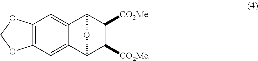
C12=C(C=C3C(=C1)C1C([CO2Me])C([CO2Me])C3O1)OCO2
